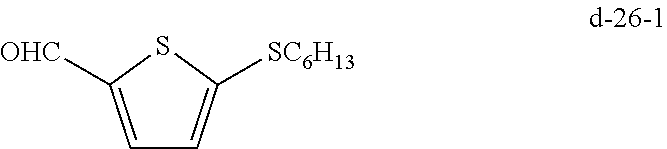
C1=C([OHC])SC([SC6H13])=C1
